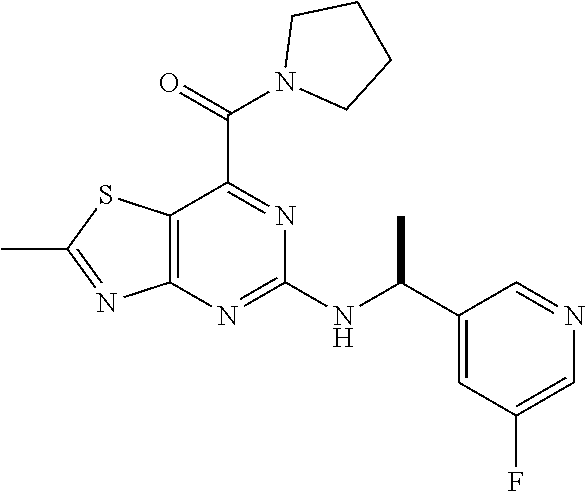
C12=C(N=C(NC(C3=CC(F)=CN=C3)C)N=C1C(=O)N1CCCC1)N=C(C)S2
